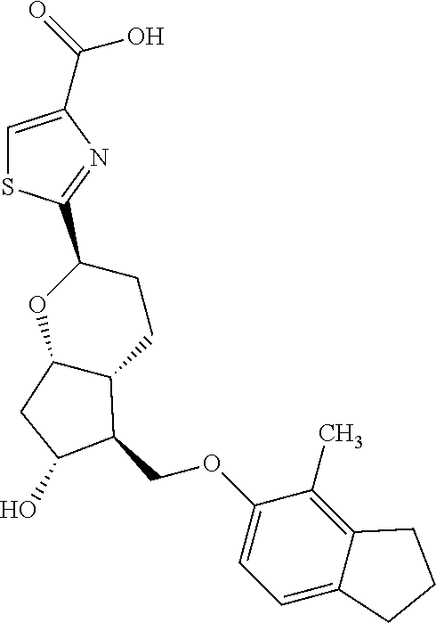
C1=C(C(=O)O)N=C(C2CCC3C(O2)CC(O)C3COC2=CC=C3C(=C2C)CCC3)S1
